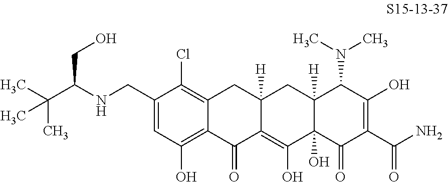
C1(CNC(CO)C(C)(C)C)=CC(O)=C2C(=C1Cl)CC1([H])C(=C(O)C3(O)C([H])(C1)C(N(C)C)C(O)=C(C(N)=O)C3=O)C2=O
